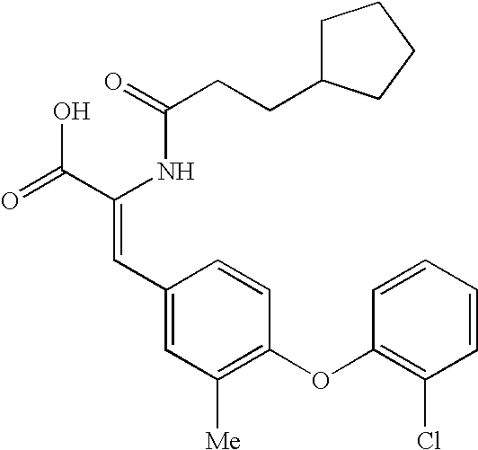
C(=O)(NC(C(=O)O)=CC1=CC([Me])=C(OC2=C(Cl)C=CC=C2)C=C1)CCC1CCCC1
